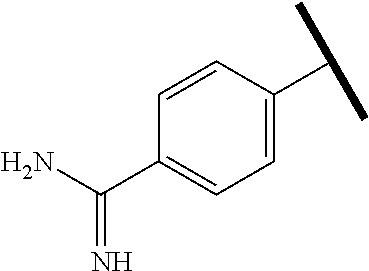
C1=CC(C(C)C)=CC=C1C(N)=N
